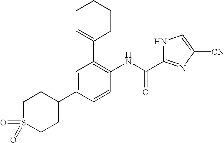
C1=C(C2CCS(=O)(=O)CC2)C=CC(NC(C2=NC([CN])=CN2)=O)=C1C1=CCCCC1
